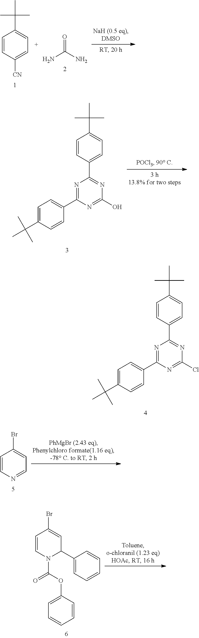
C1(C2C=C(Br)C=CN2C(OC2=CC=CC=C2)=O)=CC=CC=C1.C1=C(C(C)(C)C)C=CC([CN])=C1.NC(N)=O.N1=C(C2=CC=C(C(C)(C)C)C=C2)N=C(C2=CC=C(C(C)(C)C)C=C2)N=C1O.N1=C(C2=CC=C(C(C)(C)C)C=C2)N=C(C2=CC=C(C(C)(C)C)C=C2)N=C1Cl.C1=CN=CC=C1Br
